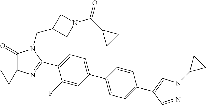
C1(=O)C2(N=C(C3=CC=C(C4=CC=C(C5=CN(C6CC6)N=C5)C=C4)C=C3F)N1CC1CN(C(C3CC3)=O)C1)CC2
